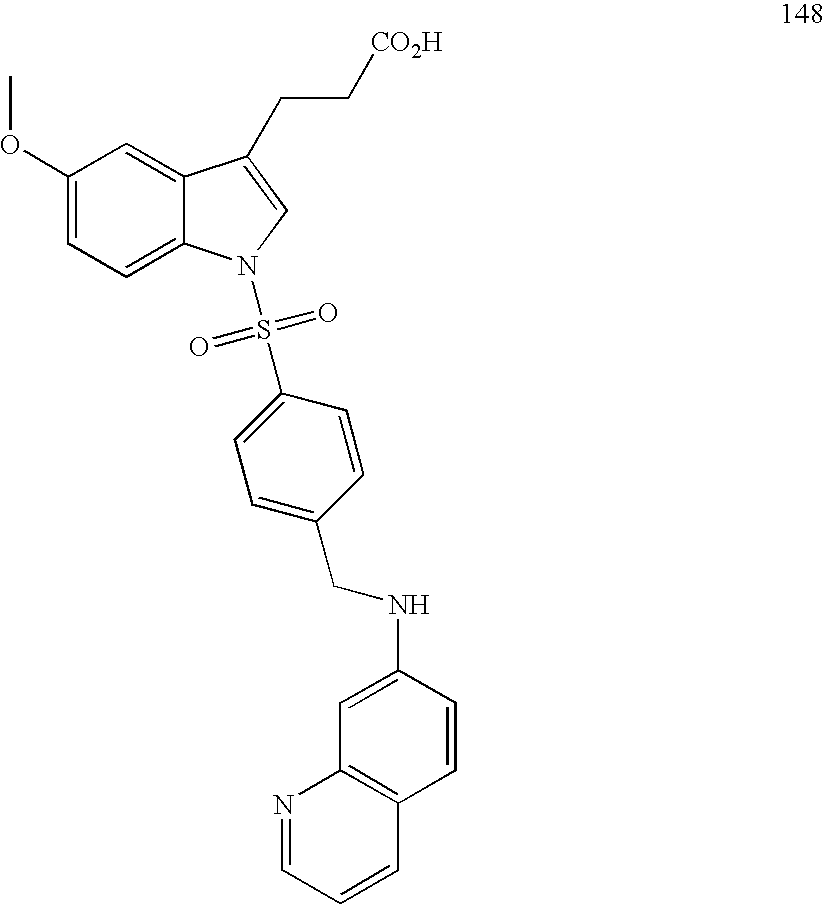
C1(OC)=CC=C2C(=C1)C(CC[CO2H])=CN2S(=O)(=O)C1=CC=C(CNC2=CC3=C(C=C2)C=CC=N3)C=C1
